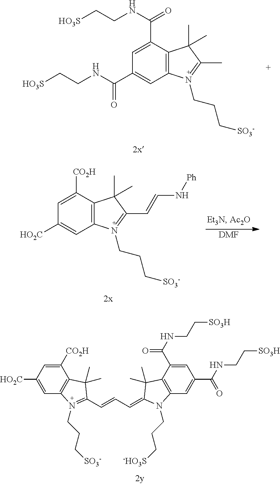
C1=C(C(=O)NCC[HO3S])C2=C(C=C1C(NCC[HO3S])=O)N(CCC[SO3-])=C(C)C2(C)C.C1=C([HO2C])C=C([CO2H])C2=C1N(CCC[SO3-])=C(C=CC=C1C(C)(C)C3=C(C=C(C(NCC[SO3H])=O)C=C3C(NCC[SO3H])=O)N1CCC[-HO3S])C2(C)C.[DMF].C1=C([CO2H])C2=C(C=C1[HO2C])N(CCC[SO3-])=C(C=CN[Ph])C2(C)C
